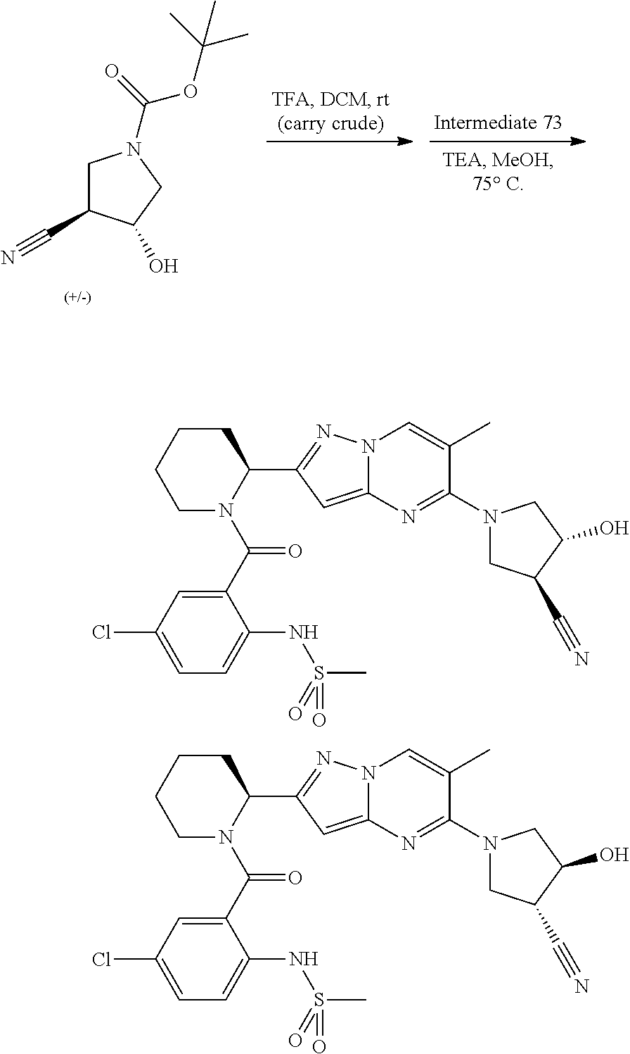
C1C(C#N)C(O)CN1C(=O)OC(C)(C)C.C1(C(N2C(C3=NN4C(=C3)N=C(N3CC(C#N)C(O)C3)C(C)=C4)CCCC2)=O)=CC(Cl)=CC=C1NS(C)(=O)=O.C1(C(N2C(C3=NN4C(=C3)N=C(N3CC(C#N)C(O)C3)C(C)=C4)CCCC2)=O)=CC(Cl)=CC=C1NS(C)(=O)=O
